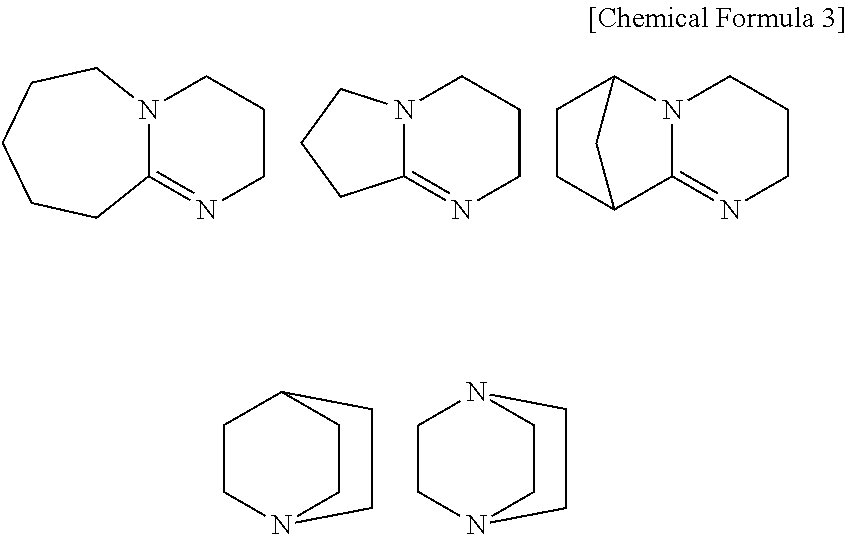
N12C(=NCCC1)CCCCC2.N12C(=NCCC1)CCC2.N1=C2N(CCC1)C1CCC2C1.C1CN2CCC1CC2.C1CN2CCN1CC2
